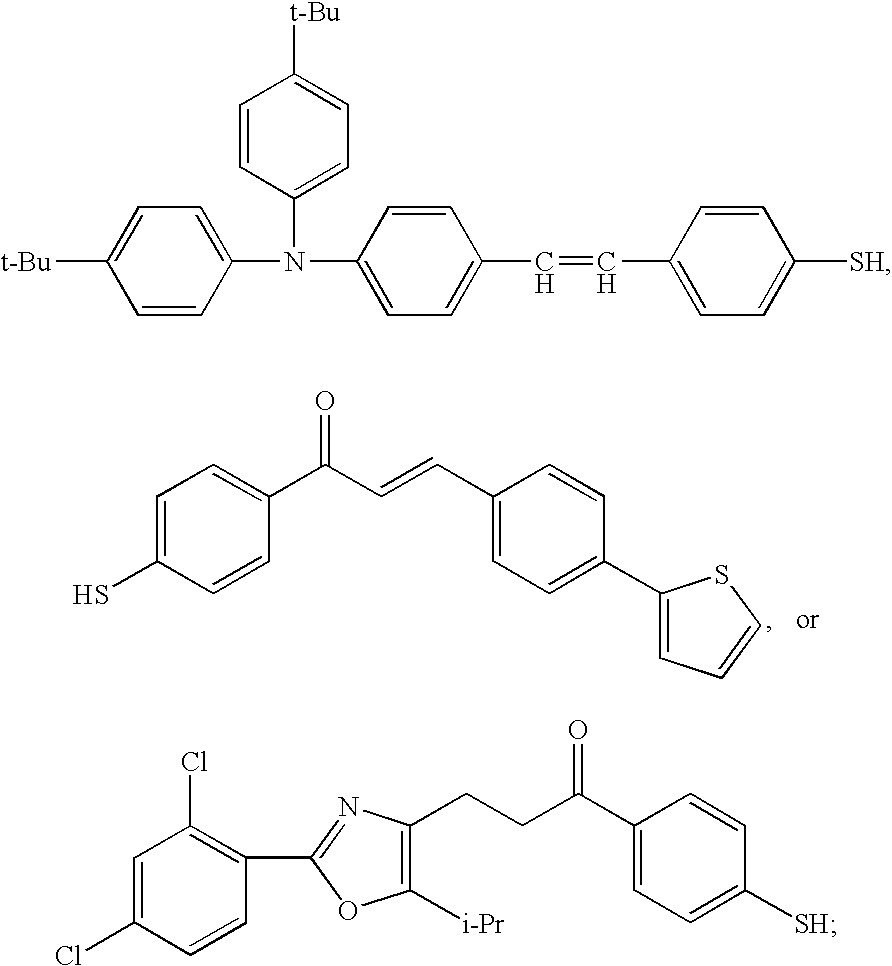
C1=C(S)C=CC(C(=O)C=CC2=CC=C(C3=CC=CS3)C=C2)=C1.C1(N(C2=CC=C([t-Bu])C=C2)C2=CC=C(C=CC3=CC=C([SH])C=C3)C=C2)=CC=C([t-Bu])C=C1.C1=C(Cl)C=CC(C2=NC(CCC(=O)C3=CC=C([SH])C=C3)=C([i-Pr])O2)=C1Cl
